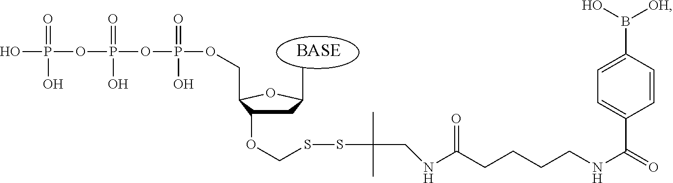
OP(OP(OP(OCC1C(OCSSC(C)(C)CNC(CCCCNC(=O)C2=CC=C(B(O)[OH])C=C2)=O)CC(C)O1)(O)=O)(O)=O)(O)=O
